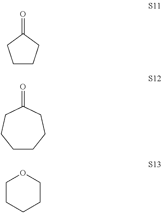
C1CCC(=O)C1.C1CCCC(=O)CC1.C1CCCCO1
